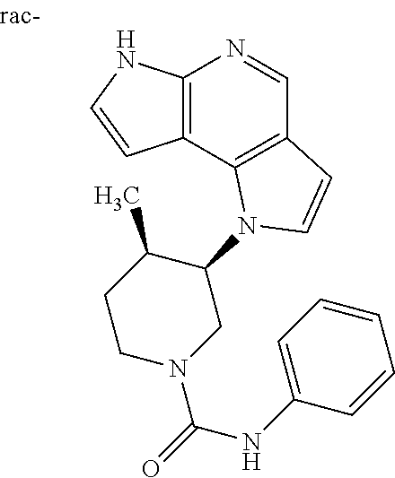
C12=C(C3=C(C=N1)C=CN3C1C(C)CCN(C(NC3=CC=CC=C3)=O)C1)C=CN2
